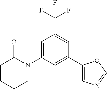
C1=C(N2C(=O)CCCC2)C=C(C2=CN=CO2)C=C1C(F)(F)F
